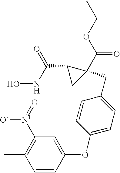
ONC(C1CC1(C(OCC)=O)CC1=CC=C(OC2=CC([N+]([O-])=O)=C(C)C=C2)C=C1)=O
